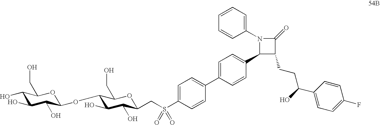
C1(O)C(O)C(O)C(OC2C(O)C(O)C(CS(C3=CC=C(C4=CC=C(C5C(CCC(O)C6=CC=C(F)C=C6)C(=O)N5C5=CC=CC=C5)C=C4)C=C3)(=O)=O)OC2CO)OC1CO
